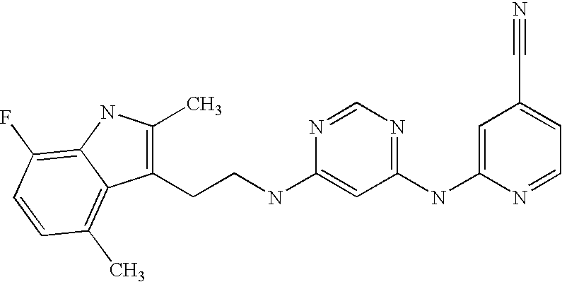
C1(NC2=NC=NC(NCCC3=C(C)NC4=C(F)C=CC(C)=C34)=C2)=CC(C#N)=CC=N1
